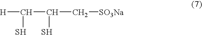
[H]C(C(C[SO3Na])S)S
